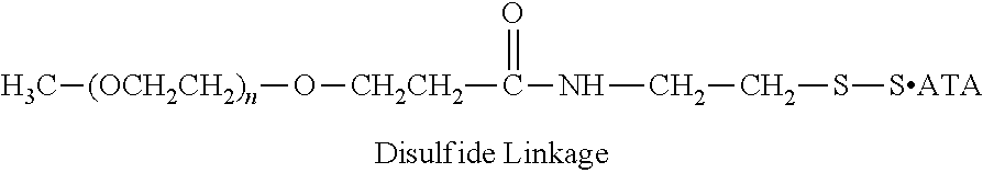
C[(OCH2CH2)n]O[CH2CH2]C(NCCS[SATA])=O
